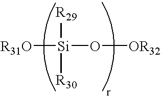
[R31O][Si]([R29])([R30])O[OR32]
